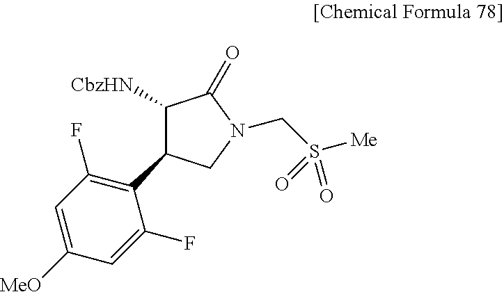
C1([CbzHN])C(C2=C(F)C=C([MeO])C=C2F)CN(CS([Me])(=O)=O)C1=O
